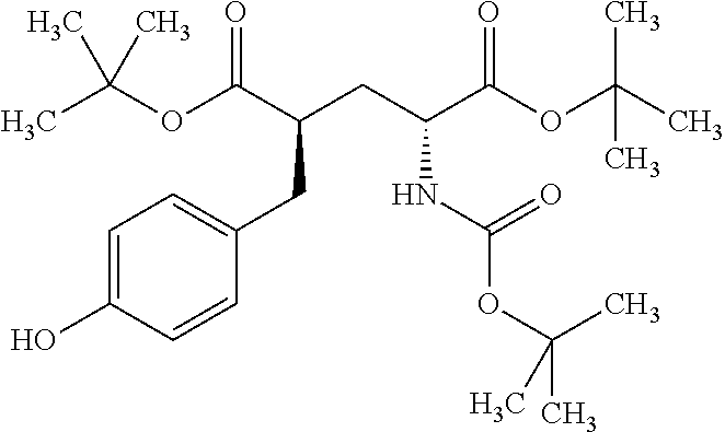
OC1=CC=C(CC(CC(C(OC(C)(C)C)=O)NC(OC(C)(C)C)=O)C(OC(C)(C)C)=O)C=C1
